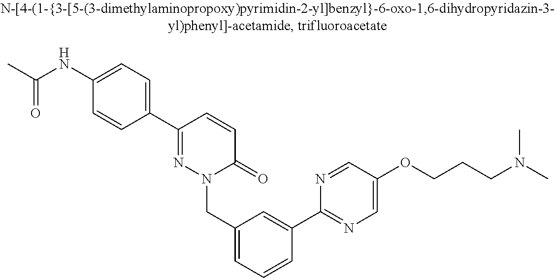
C1(C2=NN(CC3=CC=CC(C4=NC=C(OCCCN(C)C)C=N4)=C3)C(=O)C=C2)=CC=C(NC(C)=O)C=C1
